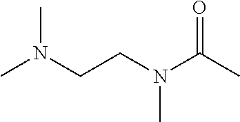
CN(CCN(C(C)=O)C)C
